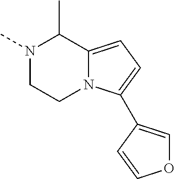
N1(C)CCN2C(=CC=C2C2=COC=C2)C1C
